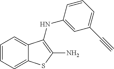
C1=C2C(=CC=C1)C(NC1=CC(C#C)=CC=C1)=C(N)S2
